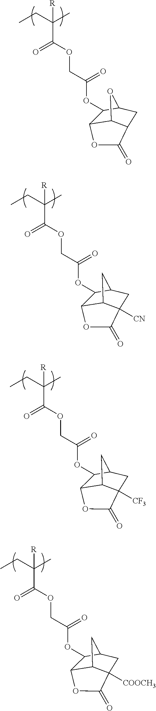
CCC(C)([R])C(=O)OCC(=O)OC1C2C3C(CC1O3)C(=O)O2.CCC(C)([R])C(=O)OCC(=O)OC1C2C3C([CN])(CC1C3)C(=O)O2.CCC(C)([R])C(=O)OCC(=O)OC1C2C3C([CF3])(CC1C3)C(=O)O2.CCC(C)([R])C(=O)OCC(=O)OC1C2C3C([COOCH3])(CC1C3)C(=O)O2
